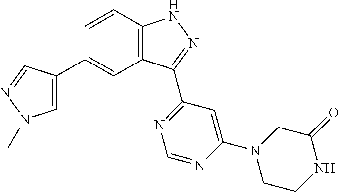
C1=C(C2=CC3=C(C=C2)NN=C3C2=NC=NC(N3CCNC(=O)C3)=C2)C=NN1C
